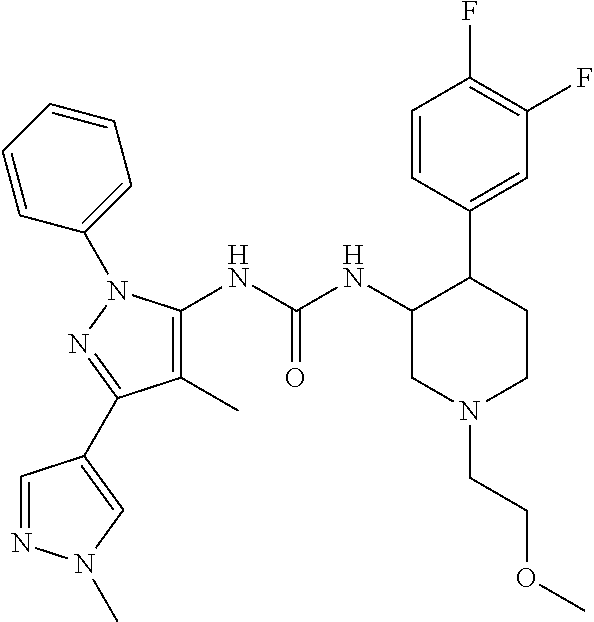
C1(C)=C(NC(NC2CN(CCOC)CCC2C2=CC(F)=C(F)C=C2)=O)N(C2=CC=CC=C2)N=C1C1=CN(C)N=C1
